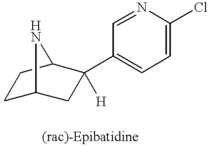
C1=NC(Cl)=CC=C1C1([H])CC2CCC1N2
